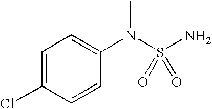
C1=C(Cl)C=CC(N(C)S(N)(=O)=O)=C1
